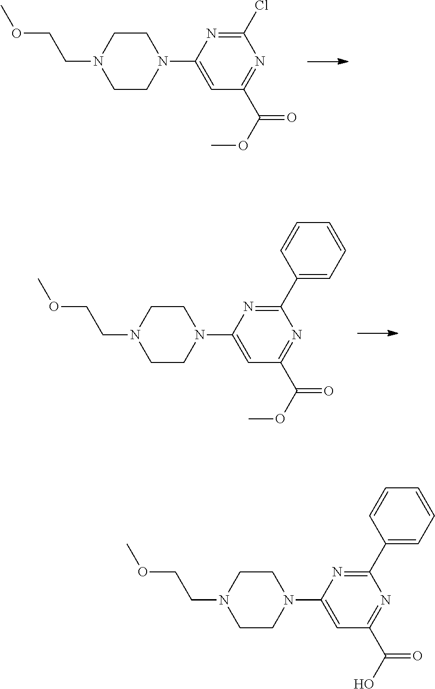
C1CN(CCOC)CCN1C1=CC(C(OC)=O)=NC(Cl)=N1.C1CN(CCOC)CCN1C1=CC(C(OC)=O)=NC(C2=CC=CC=C2)=N1.C1CN(CCOC)CCN1C1=CC(C(O)=O)=NC(C2=CC=CC=C2)=N1
